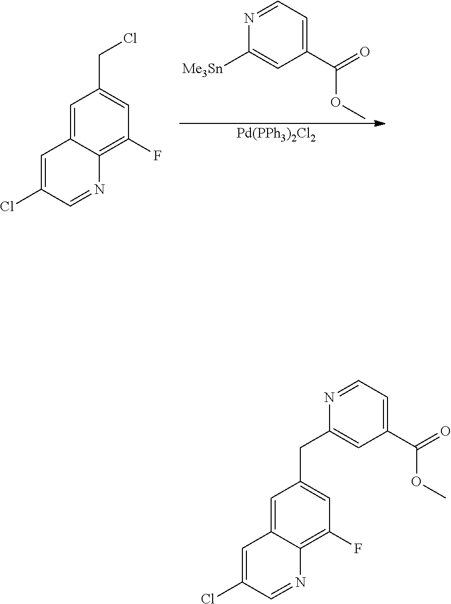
C1=C2C(=C(F)C=C1CCl)N=CC(Cl)=C2.[Pd(PPh3)2Cl2].[Me3Sn]C1=CC(C(=O)OC)=CC=N1.C1=C2C(=C(F)C=C1CC1=CC(C(=O)OC)=CC=N1)N=CC(Cl)=C2
